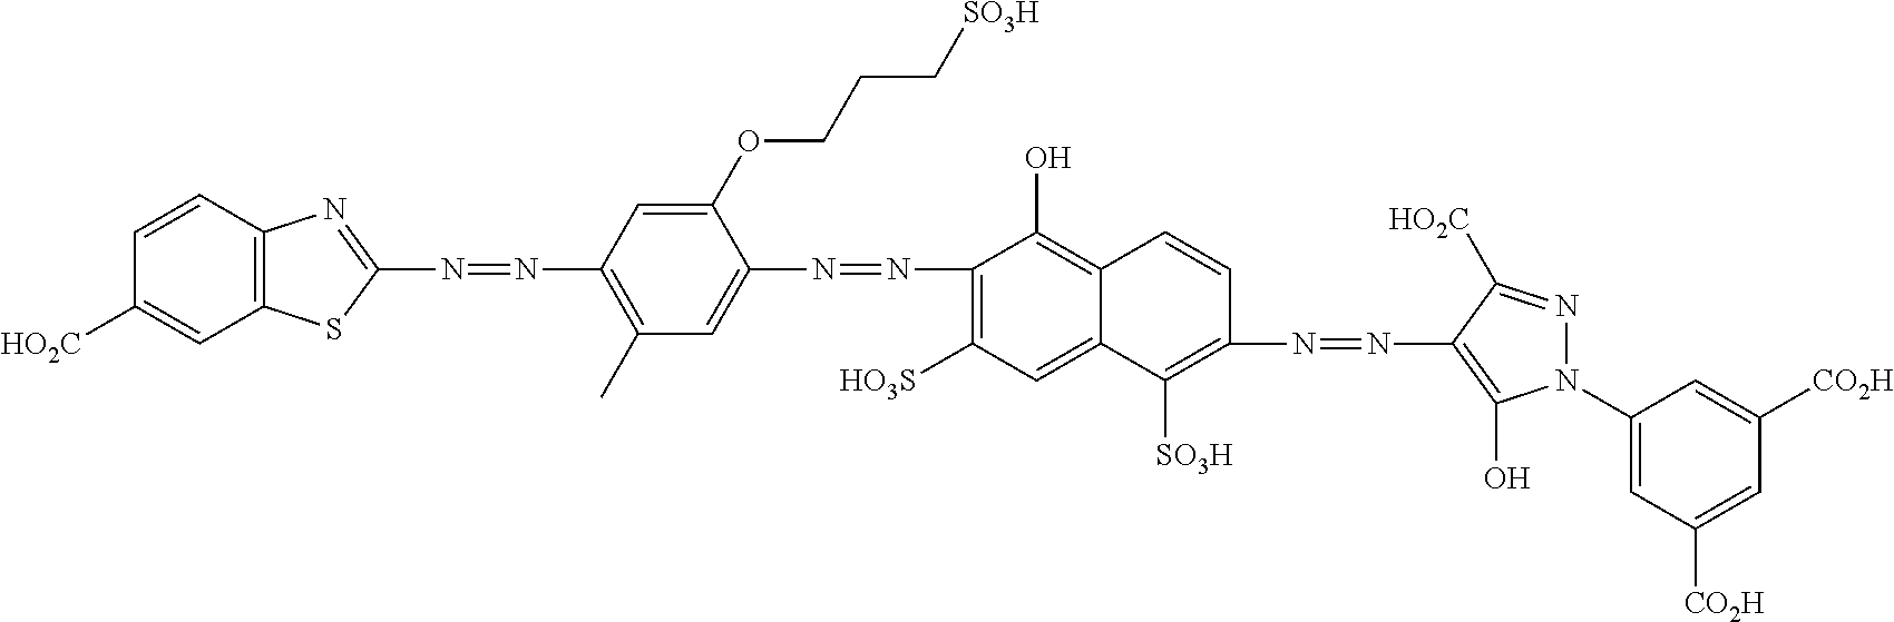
N(=NC1=C(C)C=C(N=NC2=C([HO3S])C=C3C(=C2O)C=CC(N=NC2=C(O)N(C4=CC([CO2H])=CC([CO2H])=C4)N=C2[HO2C])=C3[SO3H])C(OCCC[SO3H])=C1)C1=NC2=C(C=C([HO2C])C=C2)S1
